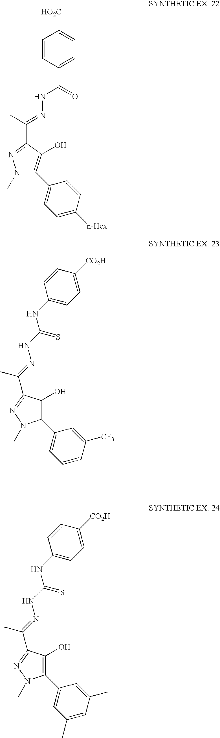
[HO2C]C1=CC=C(C(NN=C(C)C2=NN(C)C(C3=CC=C([n-Hex])C=C3)=C2O)=O)C=C1.C1=CC(NC(NN=C(C)C2=NN(C)C(C3=CC=CC([CF3])=C3)=C2O)=S)=CC=C1[CO2H].C1=CC(NC(NN=C(C)C2=NN(C)C(C3=CC(C)=CC(C)=C3)=C2O)=S)=CC=C1[CO2H]
